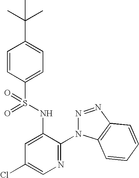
C1=CC(S(=O)(NC2=CC(Cl)=CN=C2N2N=NC3=C2C=CC=C3)=O)=CC=C1C(C)(C)C
